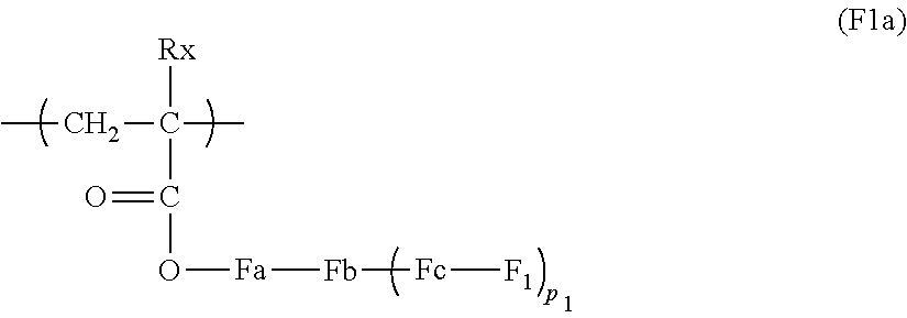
CCC(C)([Rx])C(=O)O[Fa][Fb][Fc][F1]
